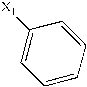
[X1]C1=CC=CC=C1
